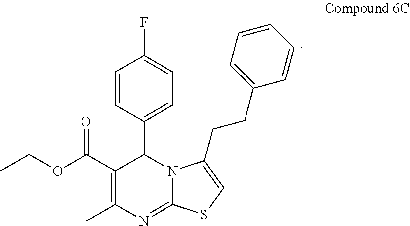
C1=CC(C2C(C(OCC)=O)=C(C)N=C3N2C(CCC2=CC=CC=C2)=CS3)=CC=C1F
